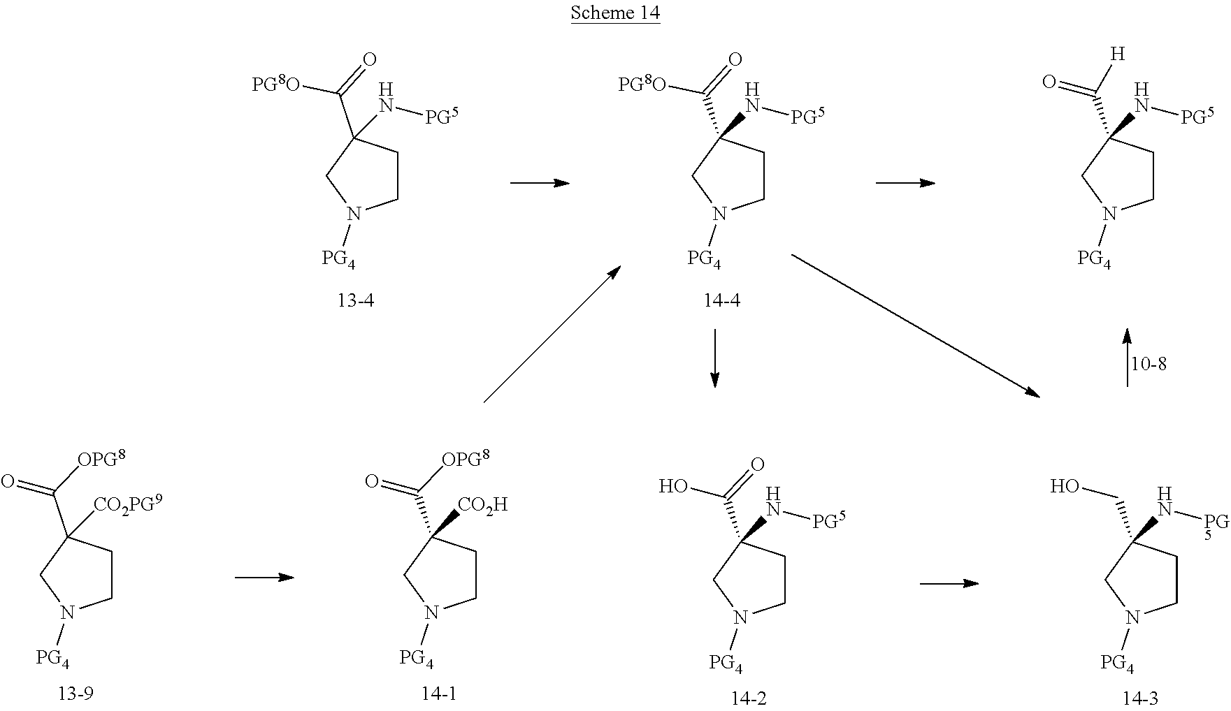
C1CC(C(=O)[PG8O])(N[PG5])CN1[PG4].C1CC(C(=O)[PG8O])(N[PG5])CN1[PG4].C1CC(C([H])=O)(N[PG5])CN1[PG4].C1CC(CO)(N[PG5])CN1[PG4].C1CC(C(O)=O)(N[PG5])CN1[PG4].C1CC(C(=O)[OPG8])([CO2H])CN1[PG4].C1CC(C(=O)[OPG8])([CO2PG9])CN1[PG4]
